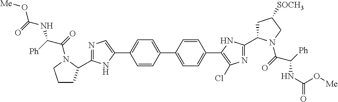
C1(C2=CC=C(C3=C(Cl)N=C(C4CC([SOCH3])CN4C(C([Ph])NC(=O)O[Me])=O)N3)C=C2)=CC=C(C2=CN=C(C3CCCN3C(C(NC(=O)O[Me])[Ph])=O)N2)C=C1
